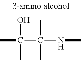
CC(C(NC)(C)C)(O)C
